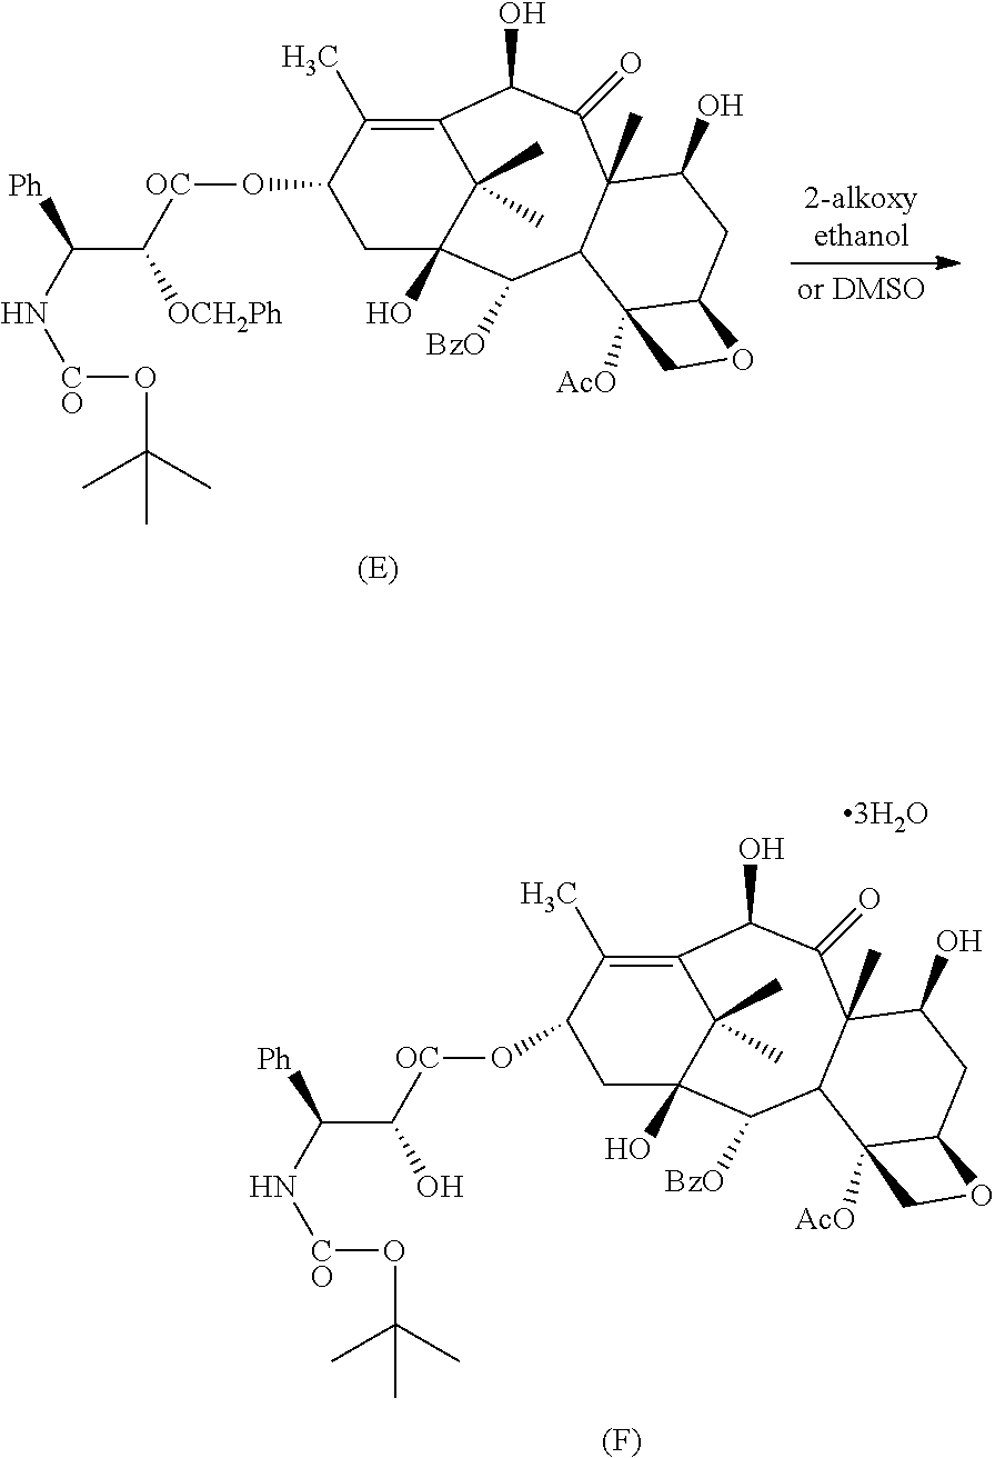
C1(O)CC2OCC2([AcO])C2C([BzO])C3(O)CC(O[OC]C(C(N[CO]OC(C)(C)C)[Ph])[OCH2Ph])C(C)=C(C(O)C(=O)C12C)C3(C)C.C1(O)CC2OCC2([AcO])C2C([BzO])C3(O)CC(O[OC]C(C(N[CO]OC(C)(C)C)[Ph])O)C(C)=C(C(O)C(=O)C12C)C3(C)C.[(F)]
